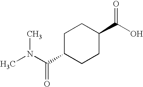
C1C(C(N(C)C)=O)CCC(C(O)=O)C1
